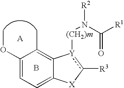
[(CH2)m](N(C([R1])=O)[R2])[Y]1c([R3])[X]C2=CC=C(OC)C(C)=C21.B
